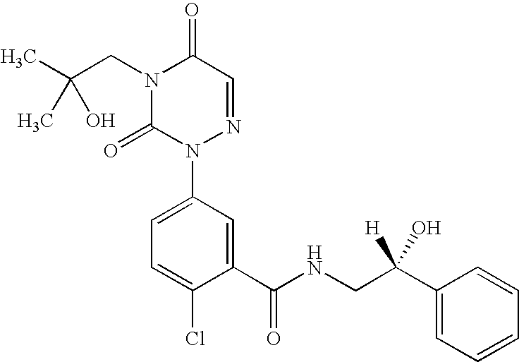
N1(CC(C)(C)O)C(=O)N(C2=CC=C(Cl)C(C(=O)NCC(C3=CC=CC=C3)([H])O)=C2)N=CC1=O
